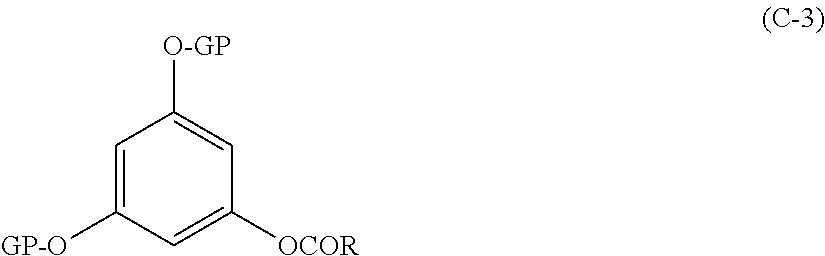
C1=C([GP-O])C=C([OCOR])C=C1[O-GP]
